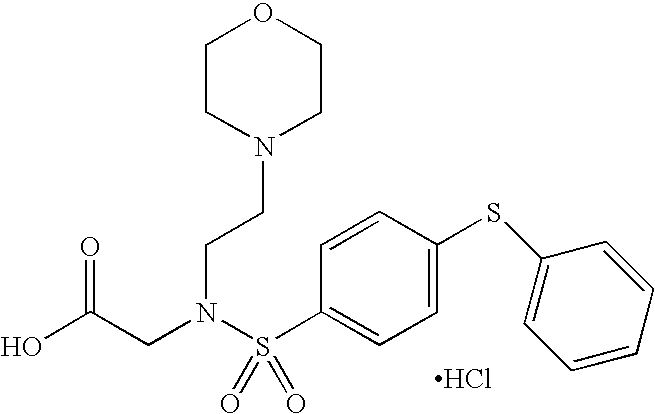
OC(CN(S(C1=CC=C(SC2=CC=CC=C2)C=C1)(=O)=O)CCN1CCOCC1)=O.Cl
